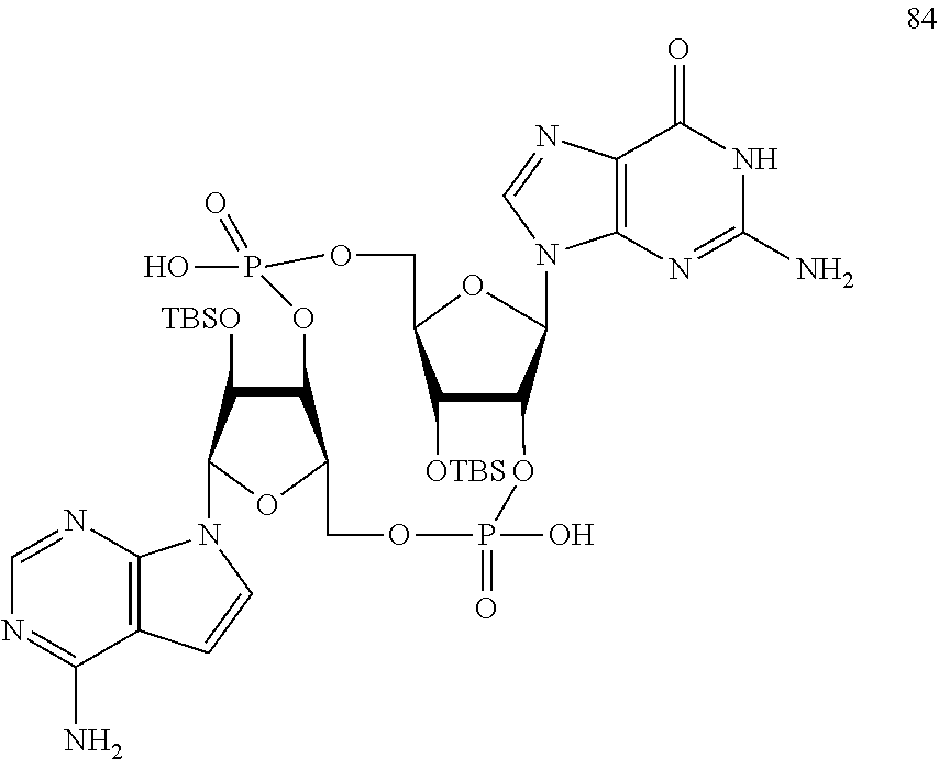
C12=C(N=CN=C1N)N(C1C([TBSO])C3C(O1)COP(=O)(O)OC1C([OTBS])C(COP(O)(=O)O3)OC1N1C3=C(C(=O)NC(N)=N3)N=C1)C=C2
